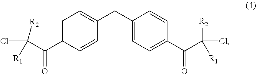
C1(CC2=CC=C(C(C(Cl)([R2])[R1])=O)C=C2)=CC=C(C(C(Cl)([R1])[R2])=O)C=C1
